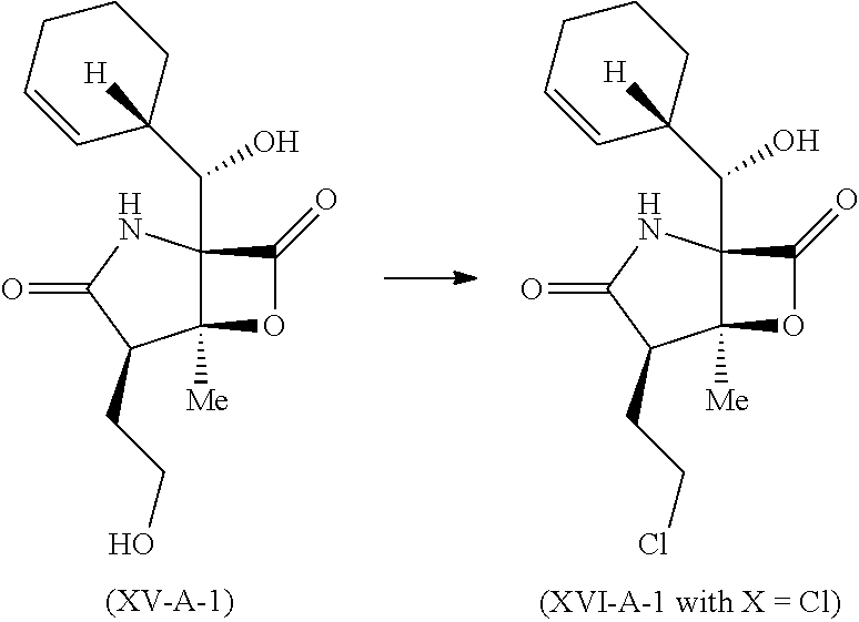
C1=CCCCC1([H])C(O)C12C([Me])(C(CCO)C(=O)N1)OC2=O.C1=CCCCC1([H])C(O)C12C([Me])(C(CCCl)C(=O)N1)OC2=O
